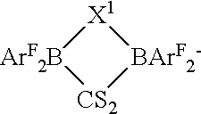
[BArF2-]1[X1][ArF2B][CS2]1
